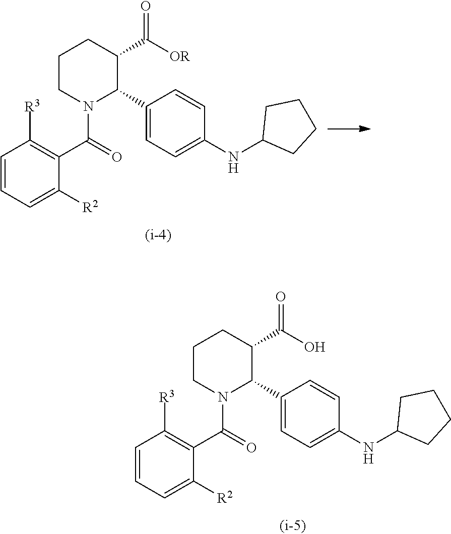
C1CN(C(C2=C([R3])C=CC=C2[R2])=O)C(C2=CC=C(NC3CCCC3)C=C2)C(C([OR])=O)C1.C1CN(C(C2=C([R3])C=CC=C2[R2])=O)C(C2=CC=C(NC3CCCC3)C=C2)C(C(O)=O)C1
